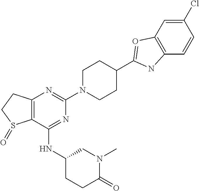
C1(NC2CCC(=O)N(C)C2)=NC(N2CCC(C3=OC4=C(C=CC(Cl)=C4)N3)CC2)=NC2=C1S(=O)CC2
